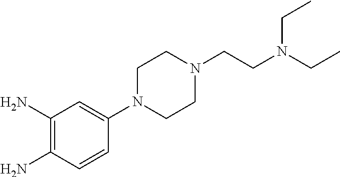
C1(N)=C(N)C=CC(N2CCN(CCN(CC)CC)CC2)=C1
